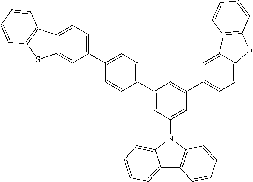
C1(C2=CC=C(C3=CC(N4C5=CC=CC=C5C5=C4C=CC=C5)=CC(C4=CC=C5C(=C4)C4=C(O5)C=CC=C4)=C3)C=C2)=CC=C2C(=C1)SC1=C2C=CC=C1
